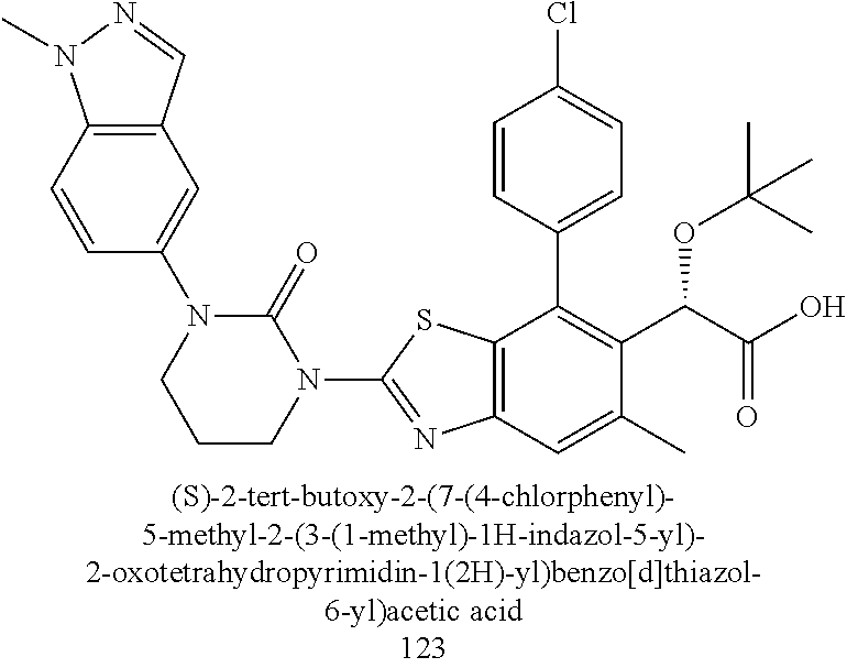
C12=C(C=C(C)C(C(C(O)=O)OC(C)(C)C)=C1C1=CC=C(Cl)C=C1)N=C(N1CCCN(C3=CC4=C(C=C3)N(C)N=C4)C1=O)S2
